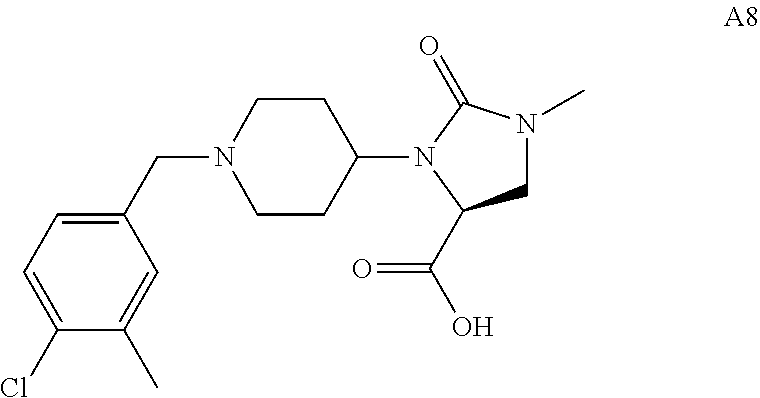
C1(Cl)=CC=C(CN2CCC(N3C(=O)N(C)CC3C(=O)O)CC2)C=C1C
